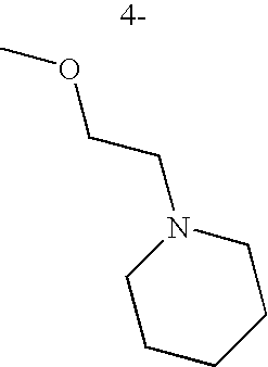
C1CCCCN1CCOC
